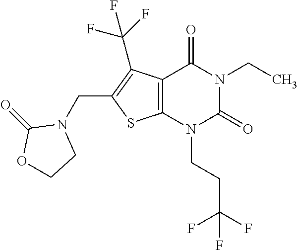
C12=C(N(CCC(F)(F)F)C(=O)N(CC)C1=O)SC(CN1CCOC1=O)=C2C(F)(F)F
